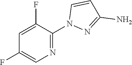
C1=CN(C2=NC=C(F)C=C2F)N=C1N
